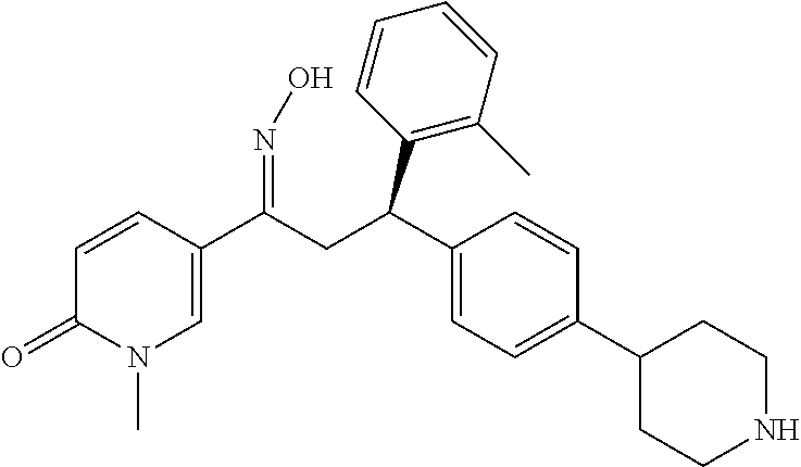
C1(C(CC(C2=C(C)C=CC=C2)C2=CC=C(C3CCNCC3)C=C2)=NO)=CN(C)C(=O)C=C1
